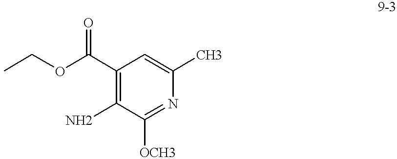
C1(C(OCC)=O)=C(N)C([OCH3])=NC(C)=C1
